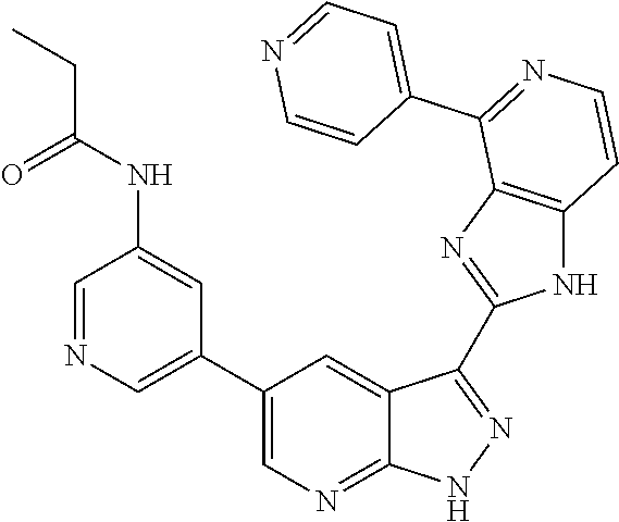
C1=NC=C(C2=CN=C3C(=C2)C(C2=NC4=C(N2)C=CN=C4C2=CC=NC=C2)=NN3)C=C1NC(CC)=O
